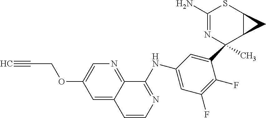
C#CCOC1=CN=C2C(=C1)C=CN=C2NC1=CC(F)=C(F)C(C2(C)N=C(N)SC3C2C3)=C1
